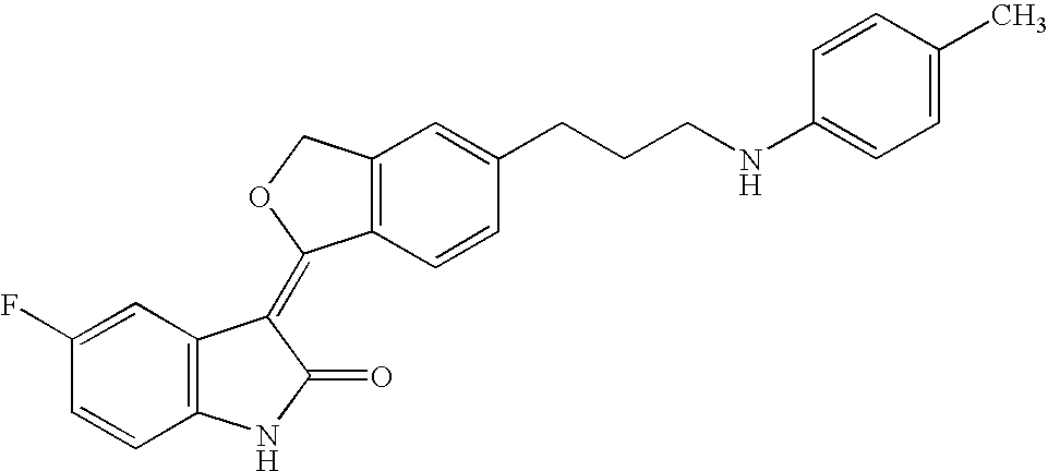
C1=C(F)C=CC2=C1C(=C1C3=C(C=C(CCCNC4=CC=C(C)C=C4)C=C3)CO1)C(=O)N2
